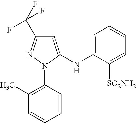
N(C1=CC=CC=C1[SO2NH2])C1=CC(C(F)(F)F)=NN1C1=C(C)C=CC=C1
